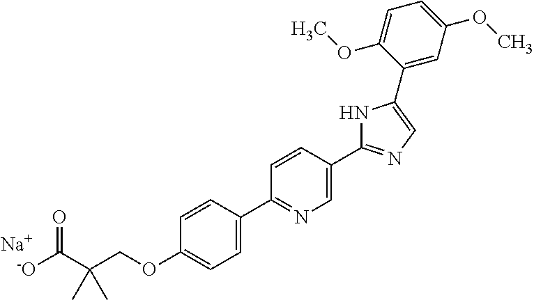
[-O]C(C(COC1=CC=C(C2=NC=C(C3=NC=C(C4=CC(OC)=CC=C4OC)N3)C=C2)C=C1)(C)C)=O.[Na]
